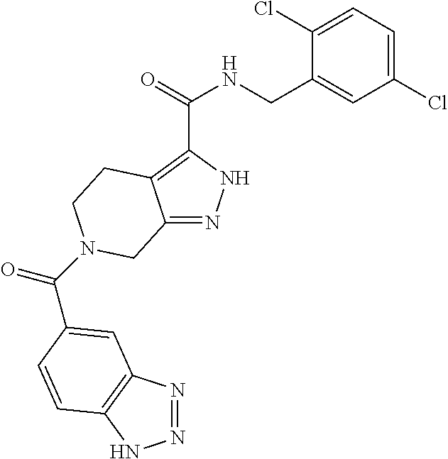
C12=NNC(C(=O)NCC3=CC(Cl)=CC=C3Cl)=C1CCN(C(=O)C1=CC3=C(NN=N3)C=C1)C2
